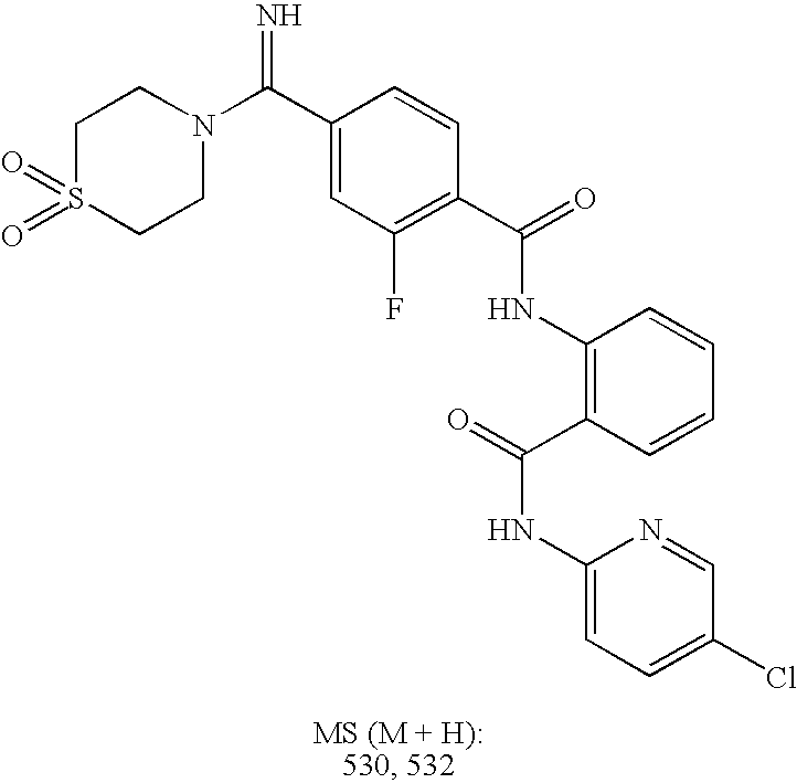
C1(C(N2CCS(=O)(=O)CC2)=N)=CC(F)=C(C(=O)NC2=C(C(=O)NC3=CC=C(Cl)C=N3)C=CC=C2)C=C1
